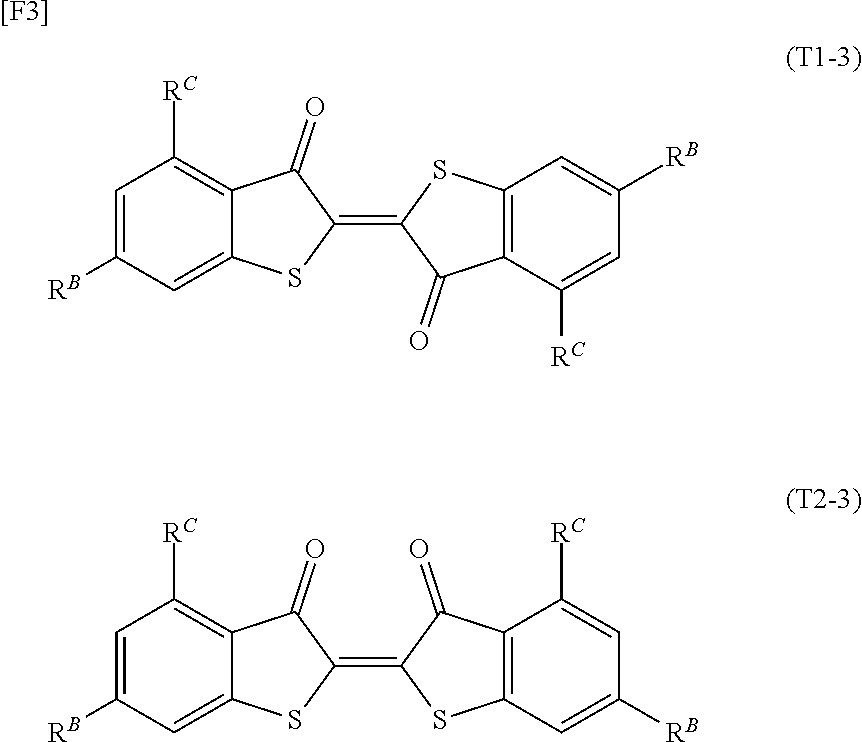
C1=C2C(=C([RC])C=C1[RB])C(=O)C(=C1C(=O)C3=C(S1)C=C([RB])C=C3[RC])S2.C1=C2C(=C([RC])C=C1[RB])C(=O)C(=C1SC3=C(C1=O)C([RC])=CC([RB])=C3)S2.[[F3]]
